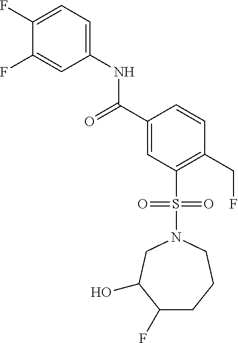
C1(F)=CC=C(NC(C2=CC(S(=O)(=O)N3CC(O)C(F)CCC3)=C(CF)C=C2)=O)C=C1F
